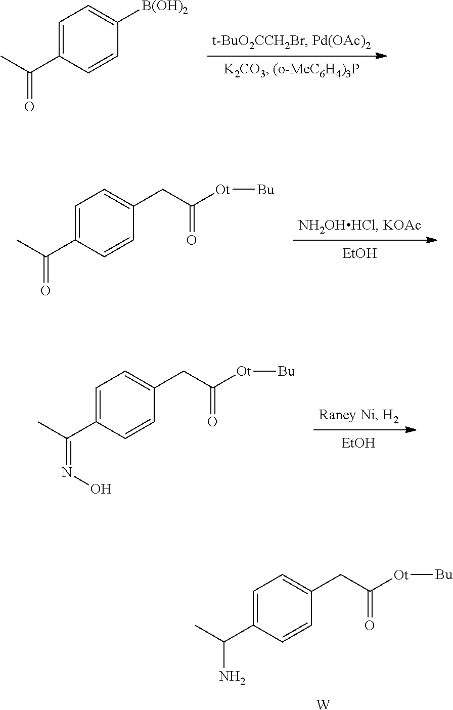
C1=C(C(C)=O)C=CC([B(OH)2])=C1.[EtOH].C1=C(C(C)=O)C=CC(CC([Ot][Bu])=O)=C1.[W].C1=C(C(C)N)C=CC(CC([Ot][Bu])=O)=C1.[EtOH].C1=C(C(C)=NO)C=CC(CC([Ot][Bu])=O)=C1
